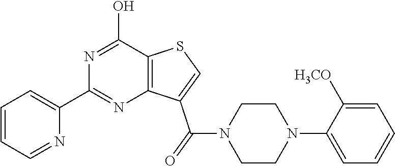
C1(C2=NC3=C(C(O)=N2)SC=C3C(N2CCN(C3=CC=CC=C3[H3CO])CC2)=O)=CC=CC=N1
